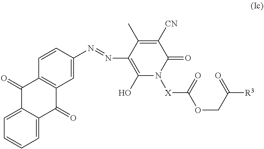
N(=NC1=C(O)N([X]C(OCC([R3])=O)=O)C(=O)C([CN])=C1C)C1=CC2=C(C=C1)C(=O)C1=CC=CC=C1C2=O
